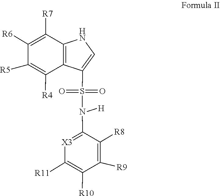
C1([R11])=C([R10])C([R9])=C([R8])C(N(S(C2=CNC3=C2C([R4])=C([R5])C([R6])=C3[R7])(=O)=O)[H])=[X3]1
